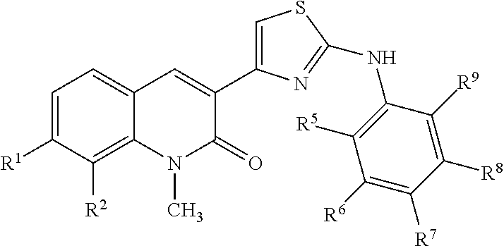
C1=C([R1])C([R2])=C2C(=C1)C=C(C1=CSC(NC3=C([R5])C([R6])=C([R7])C([R8])=C3[R9])=N1)C(=O)N2C
